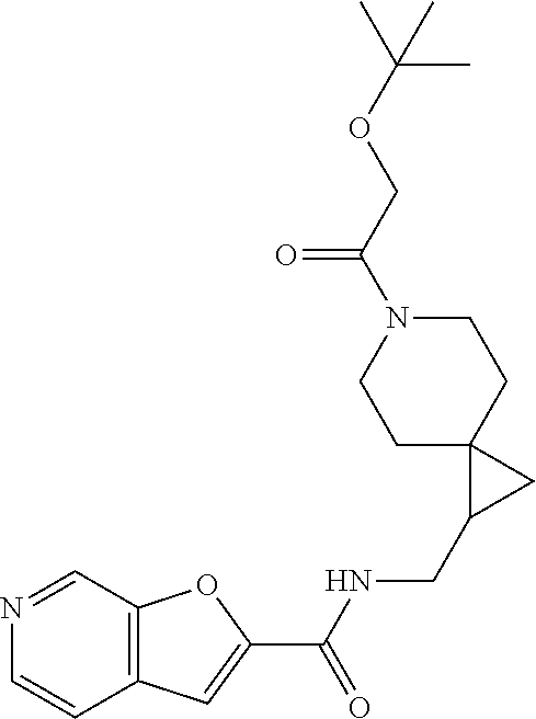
C12=C(C=NC=C1)OC(C(NCC1CC13CCN(C(COC(C)(C)C)=O)CC3)=O)=C2
